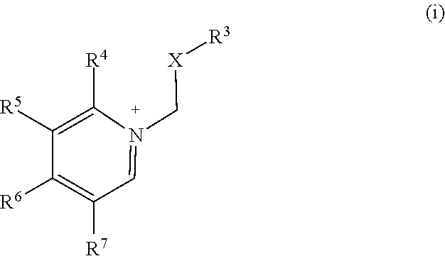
C1([R6])=C([R7])C=N(C[X][R3])C([R4])=C1[R5]
